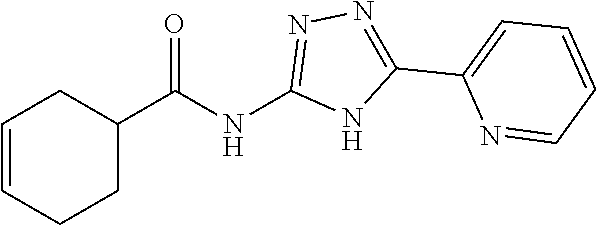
C1(C(NC2=NN=C(C3=CC=CC=N3)N2)=O)CC=CCC1
